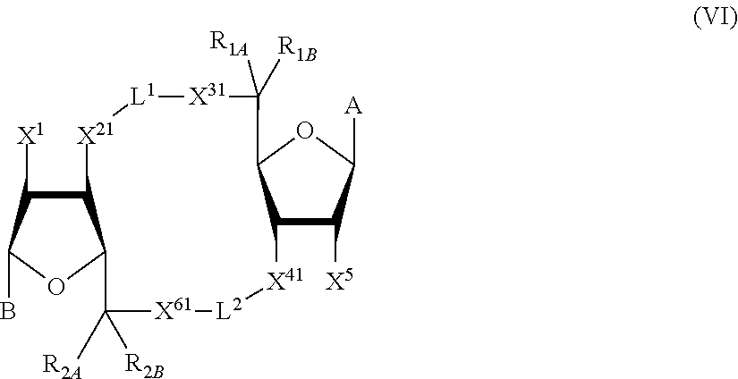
C12C([X1])C(B)OC1C([R2A])([R2B])[X61][L2][X41]C1C([X5])C([A])OC1C([R1A])([R1B])[X31][L1][X21]2
